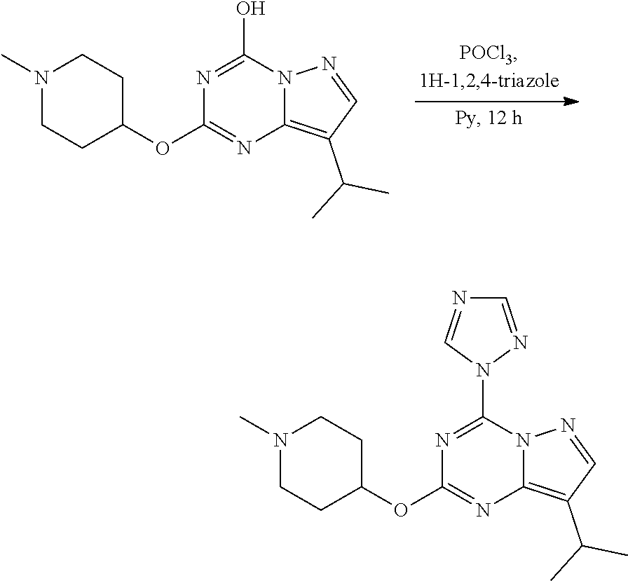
C12=C(C(C)C)C=NN1C(O)=NC(OC1CCN(C)CC1)=N2.C12=C(C(C)C)C=NN1C(N1N=CN=C1)=NC(OC1CCN(C)CC1)=N2
